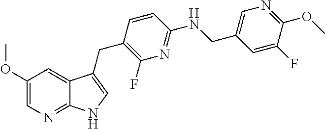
C1=C(F)C(OC)=NC=C1CNC1=NC(F)=C(CC2=CNC3=NC=C(OC)C=C32)C=C1
